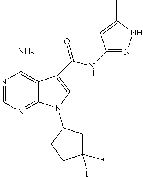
N1=CN=C2C(=C1N)C(C(NC1=NNC(C)=C1)=O)=CN2C1CC(F)(F)CC1
